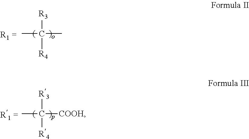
CC(C)([R3])[R4].CC([COOH])([R3])[R4]
